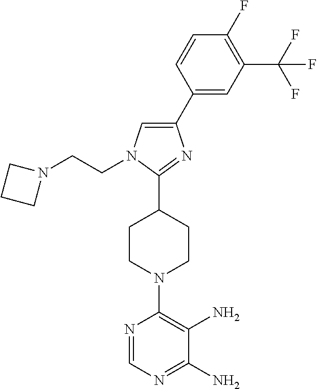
C1(C2CCN(C3=C(N)C(N)=NC=N3)CC2)=NC(C2=CC(C(F)(F)F)=C(F)C=C2)=CN1CCN1CCC1
